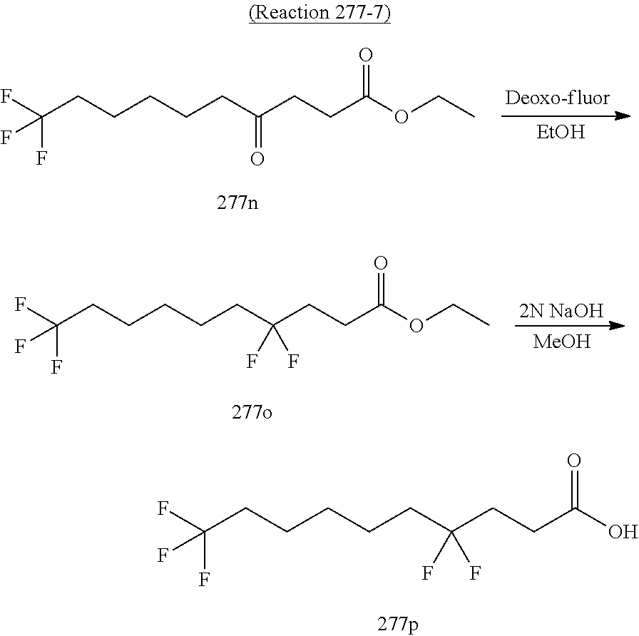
C(CCCCCC(CCC(OCC)=O)=O)(F)(F)F.[EtOH].C(CCCCCC(CCC(OCC)=O)(F)F)(F)(F)F.[2N NaOH].[MeOH].C(CCCCCC(CCC(O)=O)(F)F)(F)(F)F
